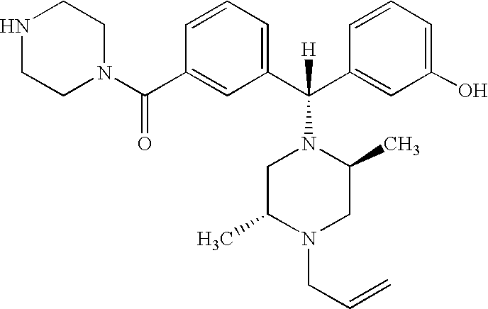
C1(C(N2CCNCC2)=O)=CC(C(C2=CC(O)=CC=C2)([H])N2CC(C)N(CC=C)CC2C)=CC=C1
